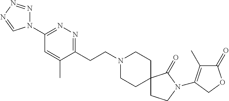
N1(C2=NN=C(CCN3CCC4(CC3)CCN(C3=C(C)C(=O)OC3)C4=O)C(C)=C2)N=NN=C1
